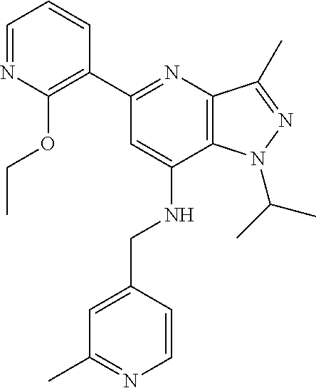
C1=NC(OCC)=C(C2=NC3=C(C(NCC4=CC(C)=NC=C4)=C2)N(C(C)C)N=C3C)C=C1
